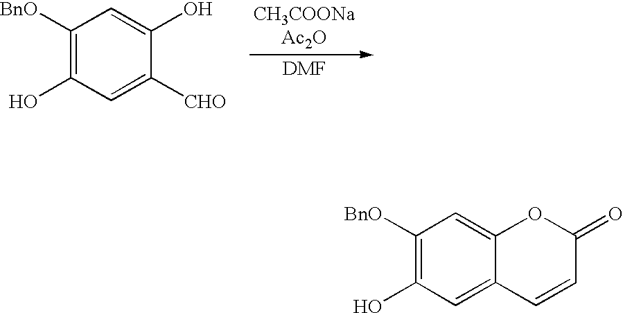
C1([BnO])=C(O)C=C([CHO])C(O)=C1.C1([BnO])=C(O)C=C2C(=C1)OC(=O)C=C2
